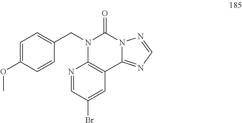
C1=C(OC)C=CC(CN2C3=C(C4=NC=NN4C2=O)C=C(Br)C=N3)=C1
